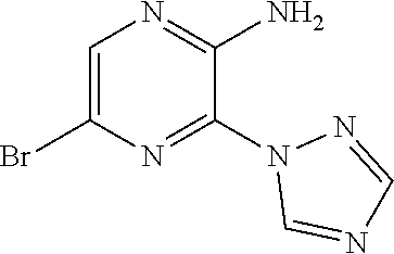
BrC1=CN=C(N)C(N2C=NC=N2)=N1
